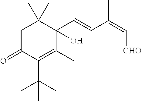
C1C(=O)C(C(C)(C)C)=C(C)C(C=CC(=C[CHO])C)(O)C1(C)C
